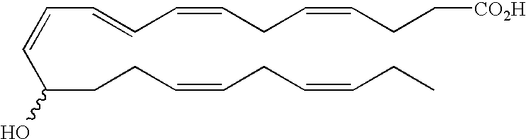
C(=CC(CCC=CCC=CCC)O)C=CC=CCC=CCC[CO2H]
